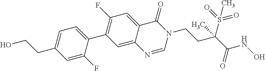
C1(F)=C(C2=CC=C(CCO)C=C2F)C=C2C(=C1)C(=O)N(CCC(C(NO)=O)(S(=O)(=O)C)C)C=N2
